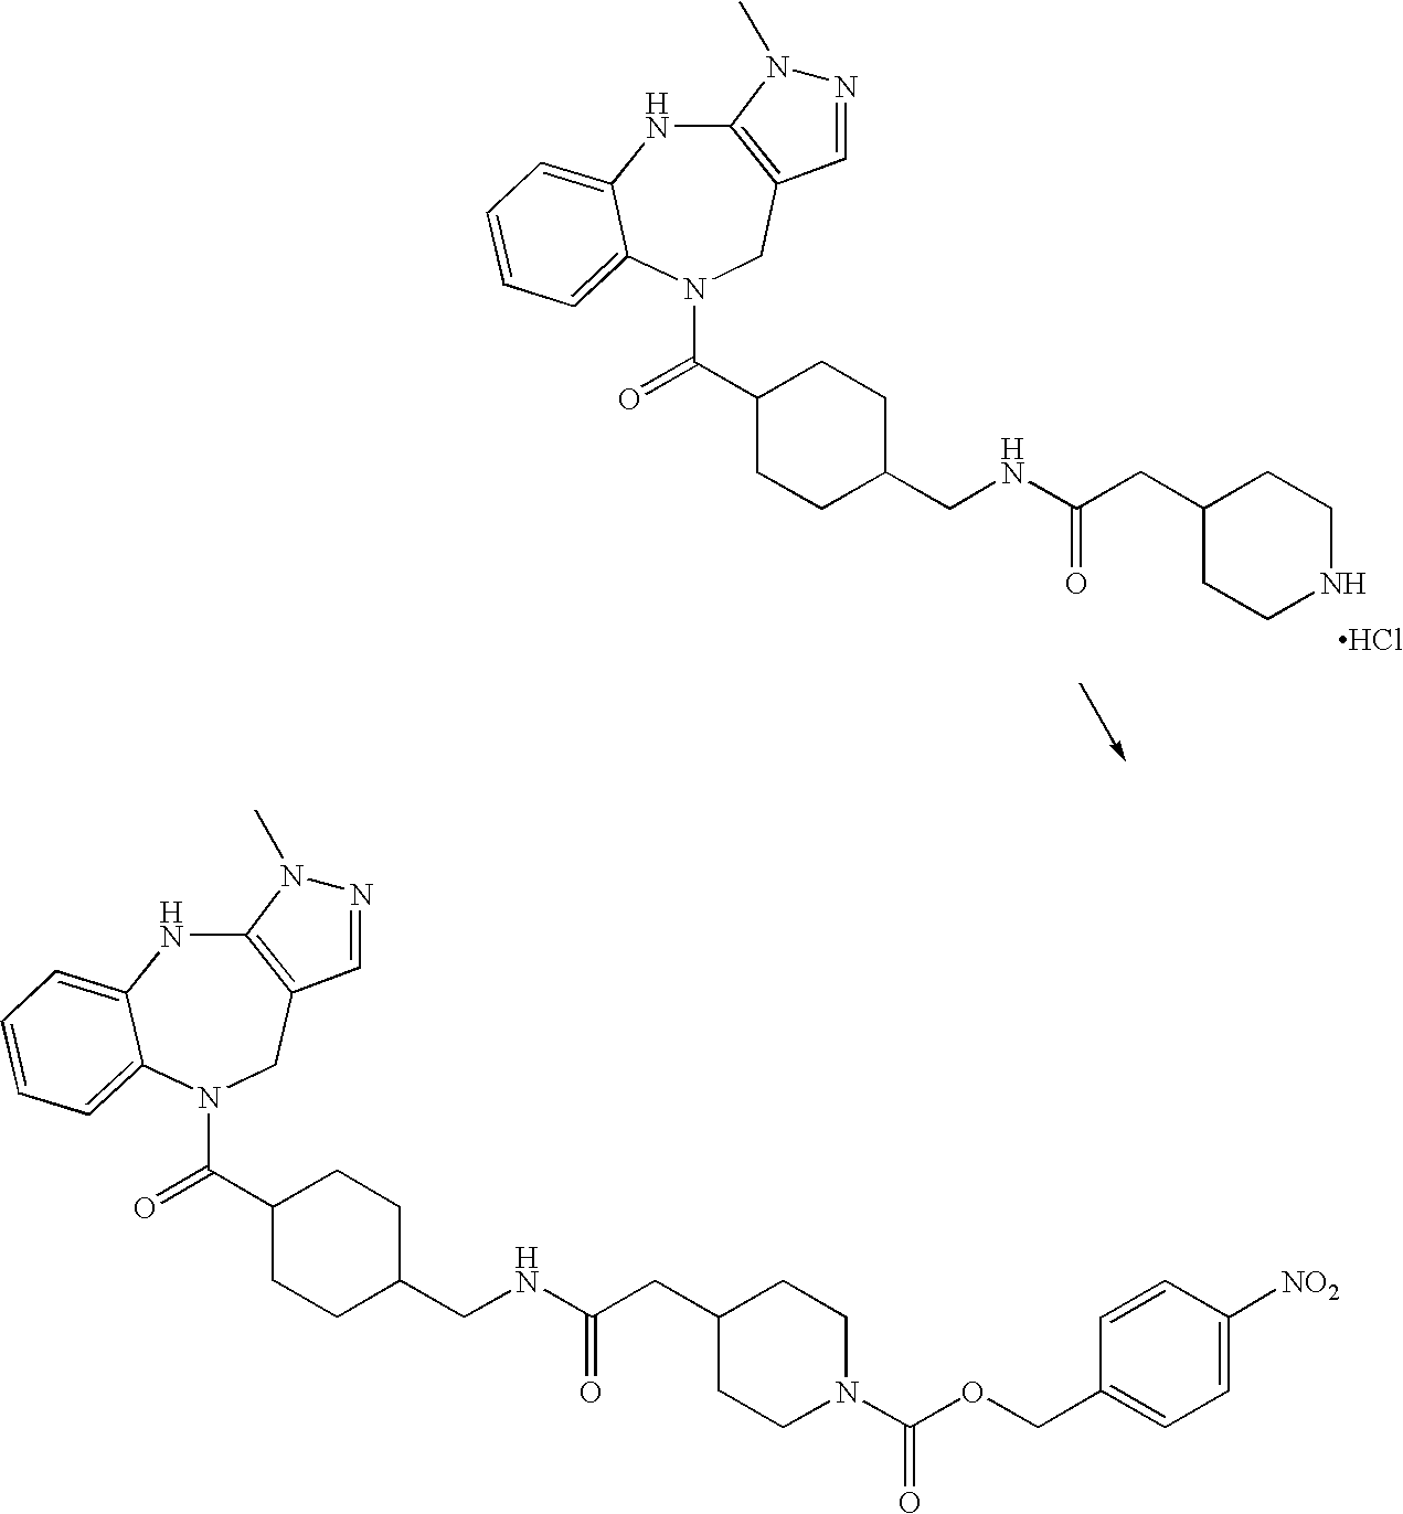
C12=C(CN(C(=O)C3CCC(CNC(CC4CCNCC4)=O)CC3)C3=CC=CC=C3N1)C=NN2C.Cl.C12=C(CN(C(=O)C3CCC(CNC(CC4CCN(C(OCC5=CC=C([NO2])C=C5)=O)CC4)=O)CC3)C3=CC=CC=C3N1)C=NN2C
